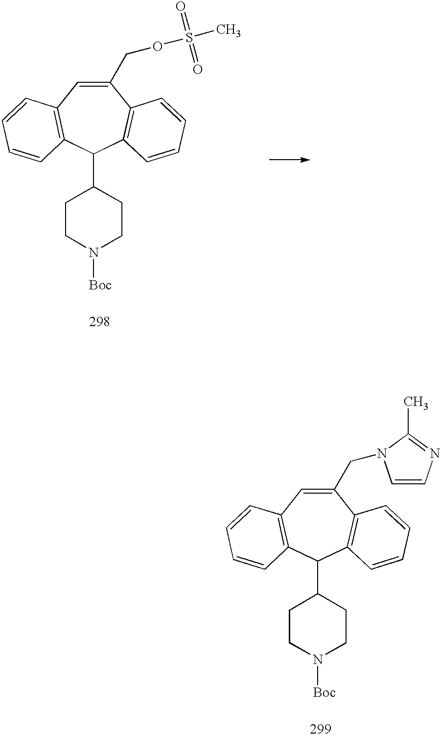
C1(COS(C)(=O)=O)=CC2=C(C(C3CCN([Boc])CC3)C3=C1C=CC=C3)C=CC=C2.C1(CN2C=CN=C2C)=CC2=C(C(C3CCN([Boc])CC3)C3=C1C=CC=C3)C=CC=C2
